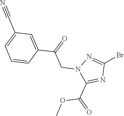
C1(Br)=NN(CC(=O)C2=CC(C#N)=CC=C2)C(C(=O)OC)=N1
